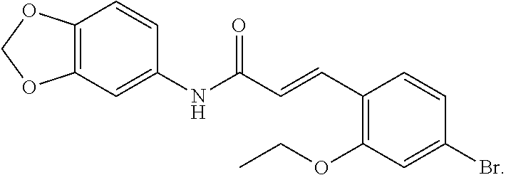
C12=C(C=C(NC(C=CC3=C(OCC)C=C(Br)C=C3)=O)C=C1)OCO2
